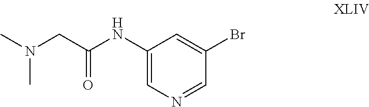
C1(NC(CN(C)C)=O)=CN=CC(Br)=C1
